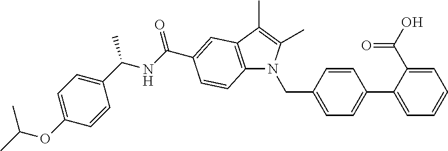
C1(C(NC(C2=CC3=C(N(CC4=CC=C(C5=CC=CC=C5C(O)=O)C=C4)C(C)=C3C)C=C2)=O)C)=CC=C(OC(C)C)C=C1
